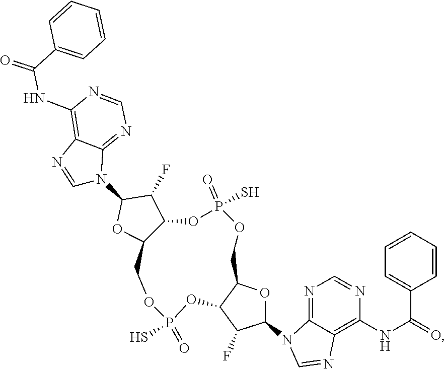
C1(N2C=NC3=C(NC(C4=CC=CC=C4)=O)N=CN=C23)OC2C(C1F)OP(S)(=O)OCC1OC(N3C4=NC=NC(NC(=O)C5=CC=CC=C5)=C4N=C3)C(F)C1OP(=O)(S)OC2
